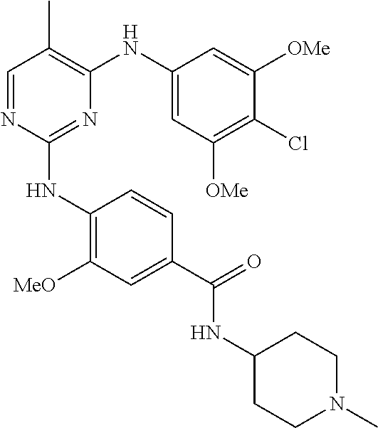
C(=O)(NC1CCN(C)CC1)C1=CC([MeO])=C(NC2=NC(NC3=CC([OMe])=C(Cl)C([OMe])=C3)=C(C)C=N2)C=C1
